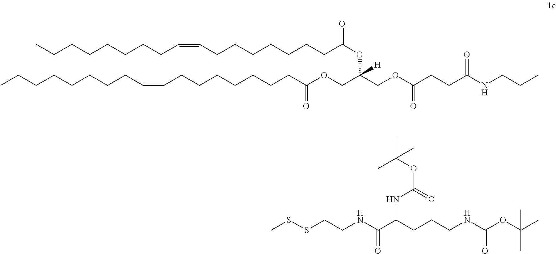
C(C(NCCSSC)=O)(CCCNC(OC(C)(C)C)=O)NC(=O)OC(C)(C)C.C(COC(CCCCCCCC=CCCCCCCCC)=O)(OC(=O)CCCCCCCC=CCCCCCCCC)(COC(CCC(NCCC)=O)=O)[H]
